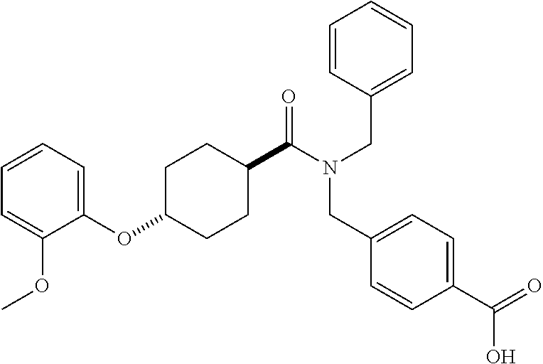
C1=CC=C(OC2CCC(C(=O)N(CC3=CC=CC=C3)CC3=CC=C(C(O)=O)C=C3)CC2)C(OC)=C1
